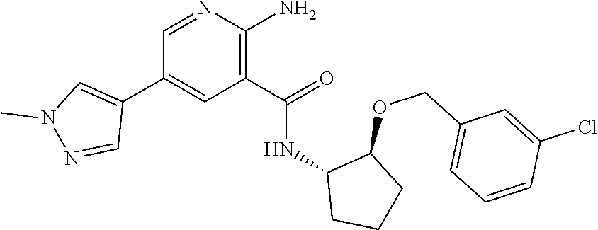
C1=NC(N)=C(C(=O)NC2CCCC2OCC2=CC=CC(Cl)=C2)C=C1C1=CN(C)N=C1
